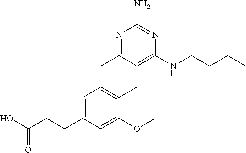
C1=C(CC2=C(NCCCC)N=C(N)N=C2C)C(OC)=CC(CCC(O)=O)=C1
